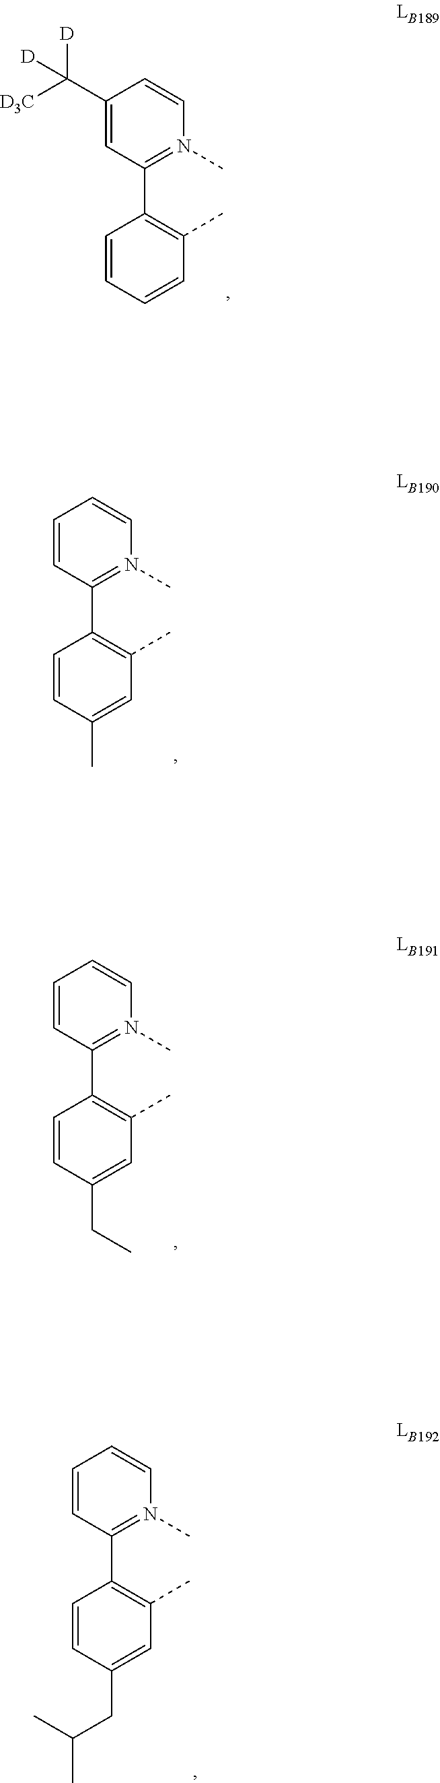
C1=CC=CC(C)=C1C1=N(C)C=CC(C([D3C])([D])[D])=C1.C1=CC(C)=CC(C)=C1C1=N(C)C=CC=C1.C1=CC(CC)=CC(C)=C1C1=N(C)C=CC=C1.C1=CC(CC(C)C)=CC(C)=C1C1=N(C)C=CC=C1
